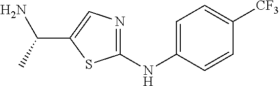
C1=C(NC2=NC=C(C(C)N)S2)C=CC([CF3])=C1
